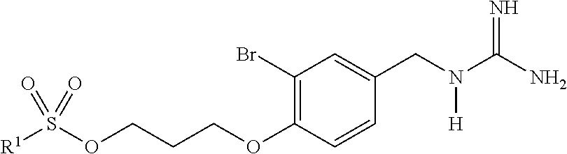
C1(Br)=C(OCCCOS([R1])(=O)=O)C=CC(CN(C(N)=N)[H])=C1
